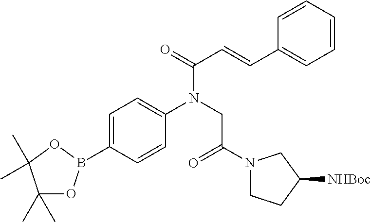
C1(B2OC(C)(C)C(C)(C)O2)=CC=C(N(CC(N2CCC([NHBoc])C2)=O)C(C=CC2=CC=CC=C2)=O)C=C1
